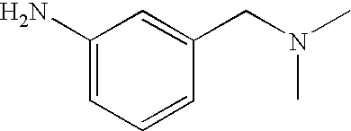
C1(N)=CC=CC(CN(C)C)=C1
